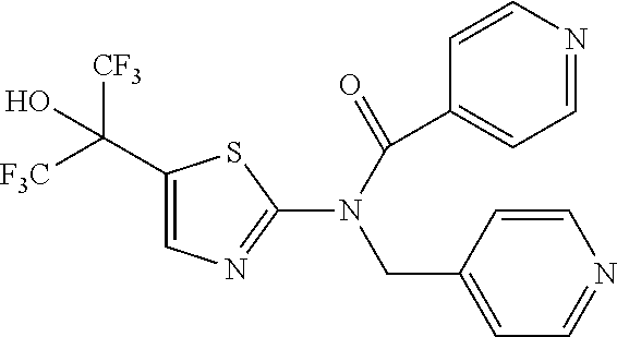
C1(C([F3C])([CF3])O)=CN=C(N(C(=O)C2=CC=NC=C2)CC2=CC=NC=C2)S1
